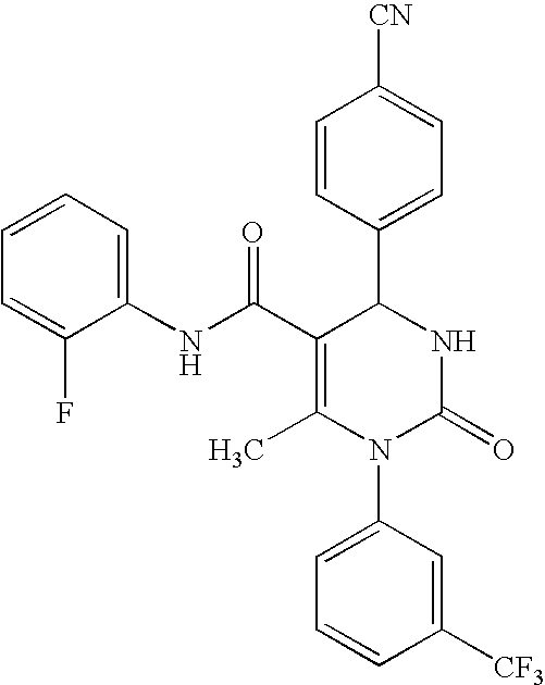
C1=CC(C2C(C(=O)NC3=CC=CC=C3F)=C(C)N(C3=CC=CC([CF3])=C3)C(=O)N2)=CC=C1[CN]
